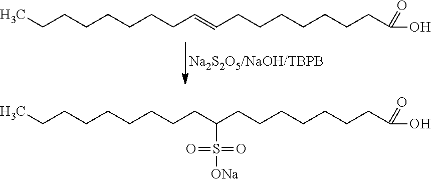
CCCCCCCCC=CCCCCCCCC(O)=O.CCCCCCCCCC(CCCCCCCC(O)=O)S([ONa])(=O)=O
